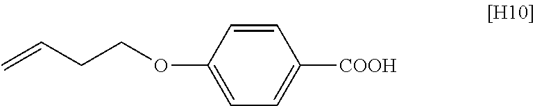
C1=CC(OCCC=C)=CC=C1[COOH]
